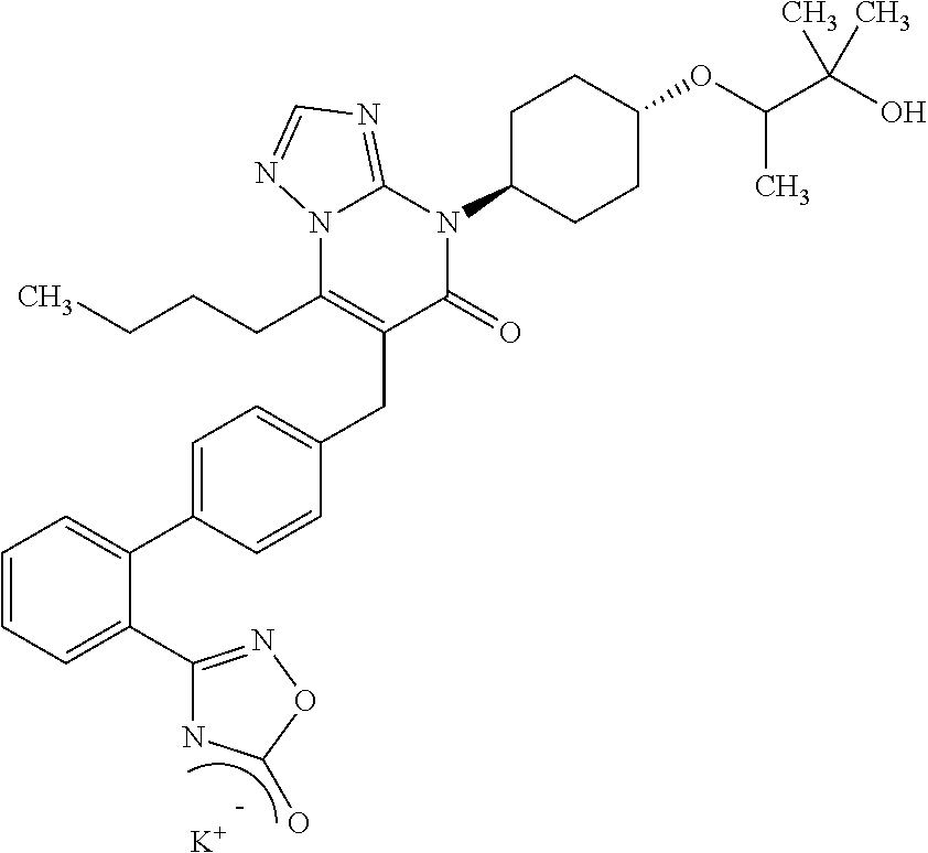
N12C(CCCC)=C(CC3=CC=C(C4=CC=CC=C4C4=NOC(O)N4)C=C3)C(=O)N(C3CCC(OC(C(O)(C)C)C)CC3)C1=NC=N2.[K]
